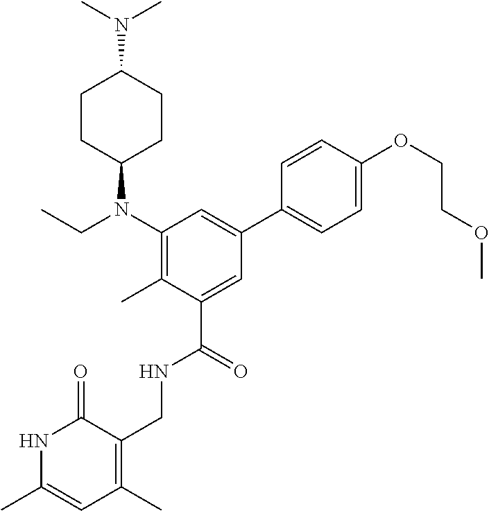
C1CC(N(C2=C(C)C(C(NCC3=C(C)C=C(C)NC3=O)=O)=CC(C3=CC=C(OCCOC)C=C3)=C2)CC)CCC1N(C)C
